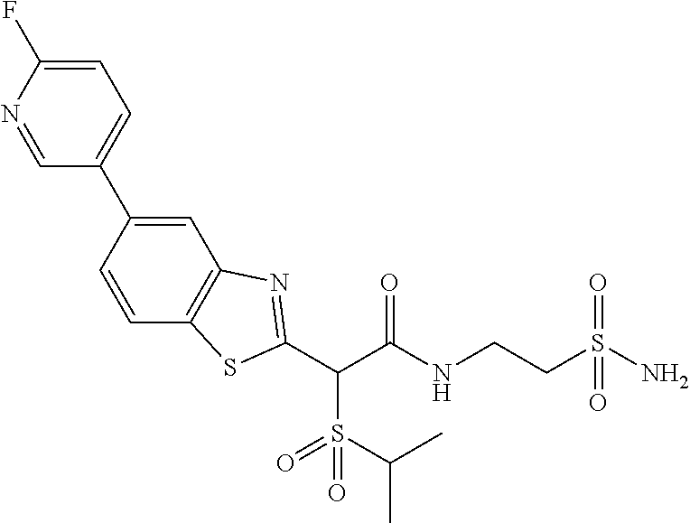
C1=C(F)N=CC(C2=CC3=C(C=C2)SC(C(C(NCCS(N)(=O)=O)=O)S(=O)(=O)C(C)C)=N3)=C1
